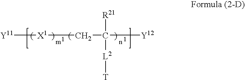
C(C([Y12])([R21])[L2][T])[X1][Y11]
